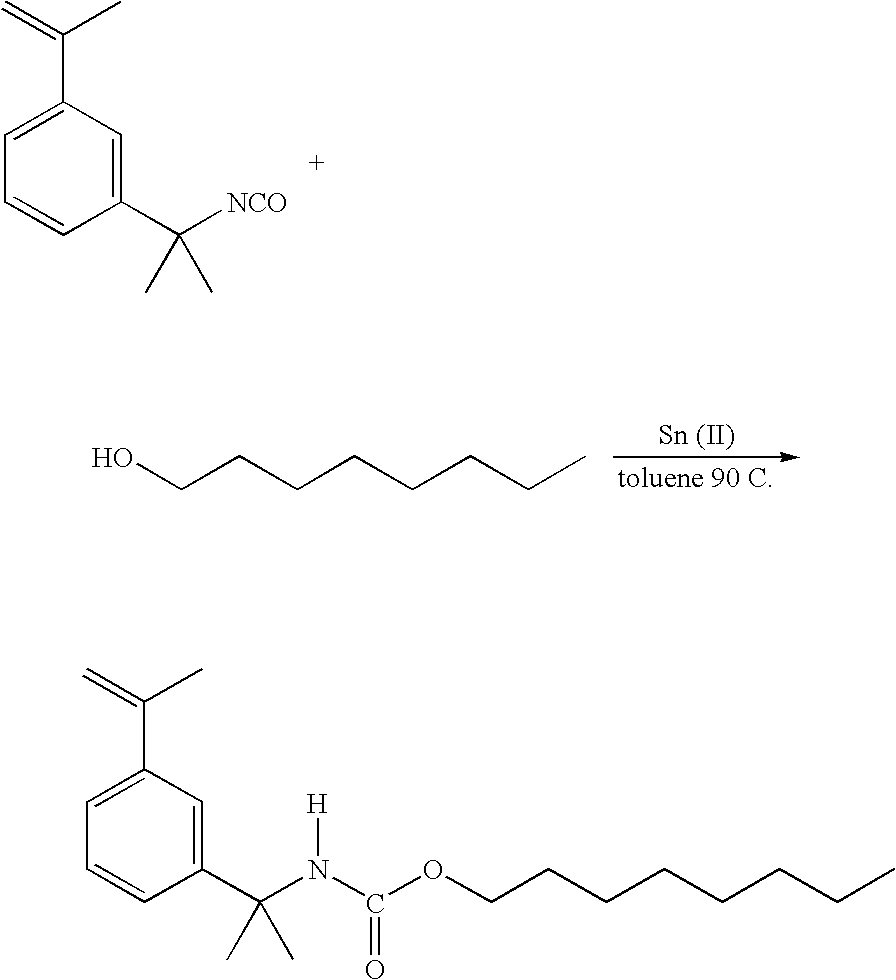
C1=C(C(=C)C)C=C(C([NCO])(C)C)C=C1.C(CCCCCO)CC.C1=C(C(=C)C)C=C(C(N(C(OCCCCCCCC)=O)[H])(C)C)C=C1
